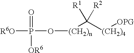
[R6O]P(O[(CH2)n]C([(CH2)4][OPG])([R2])[R1])([OR6])=O
